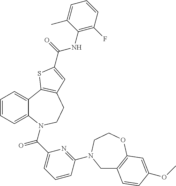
C1=CC=C2C(=C1)C1=C(CCN2C(C2=CC=CC(N3CC4=C(OCC3)C=C(OC)C=C4)=N2)=O)C=C(C(NC2=C(F)C=CC=C2C)=O)S1
